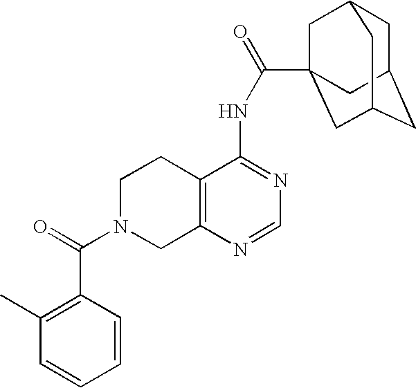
C1N(C(=O)C2=C(C)C=CC=C2)CC2=C(C1)C(NC(=O)C13CC4CC(CC(C1)C4)C3)=NC=N2
